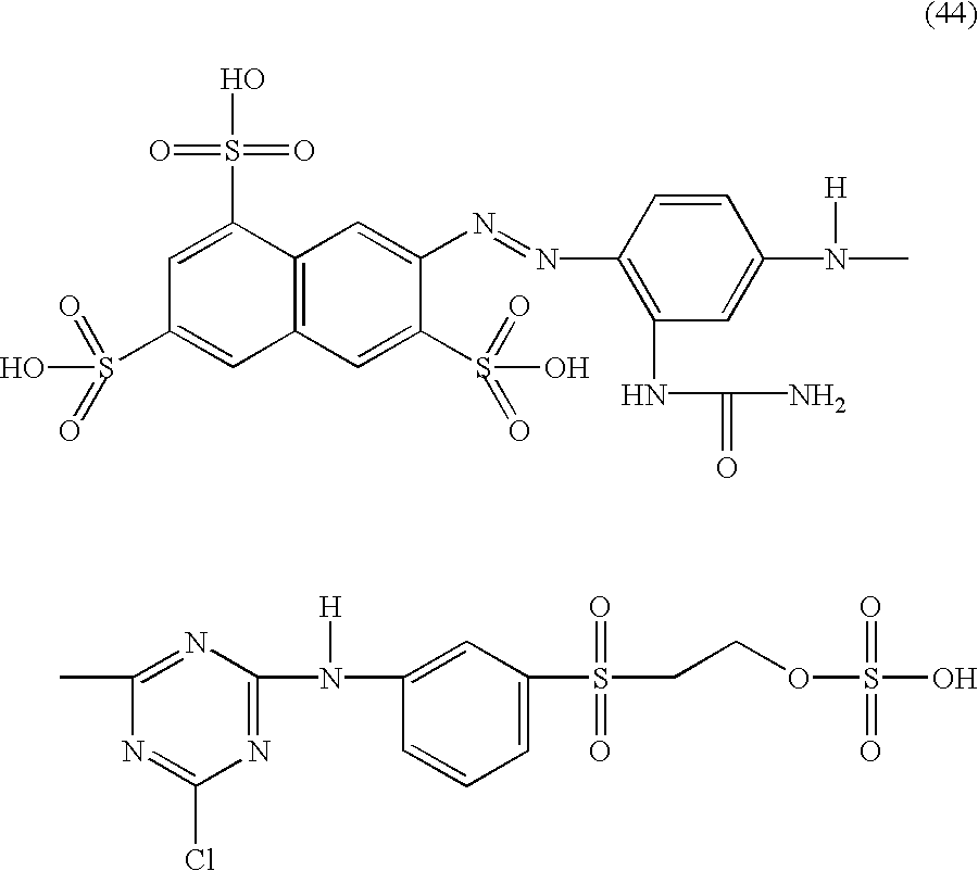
C1=C(S(=O)(=O)O)C2=C(C=C1S(=O)(=O)O)C=C(S(=O)(=O)O)C(N=NC1=C(NC(=O)N)C=C(N(C)[H])C=C1)=C2.C1(C)=NC(N(C2=CC(S(=O)(=O)CCOS(=O)(O)=O)=CC=C2)[H])=NC(Cl)=N1
